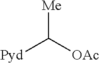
[Me]C([OAc])[Pyd]
